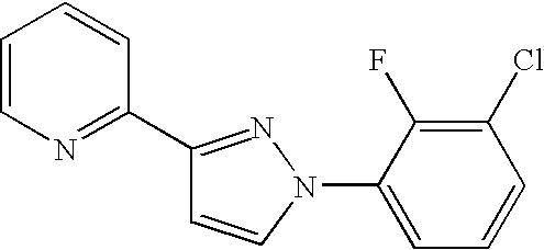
C1=CN(C2=CC=CC(Cl)=C2F)N=C1C1=NC=CC=C1
